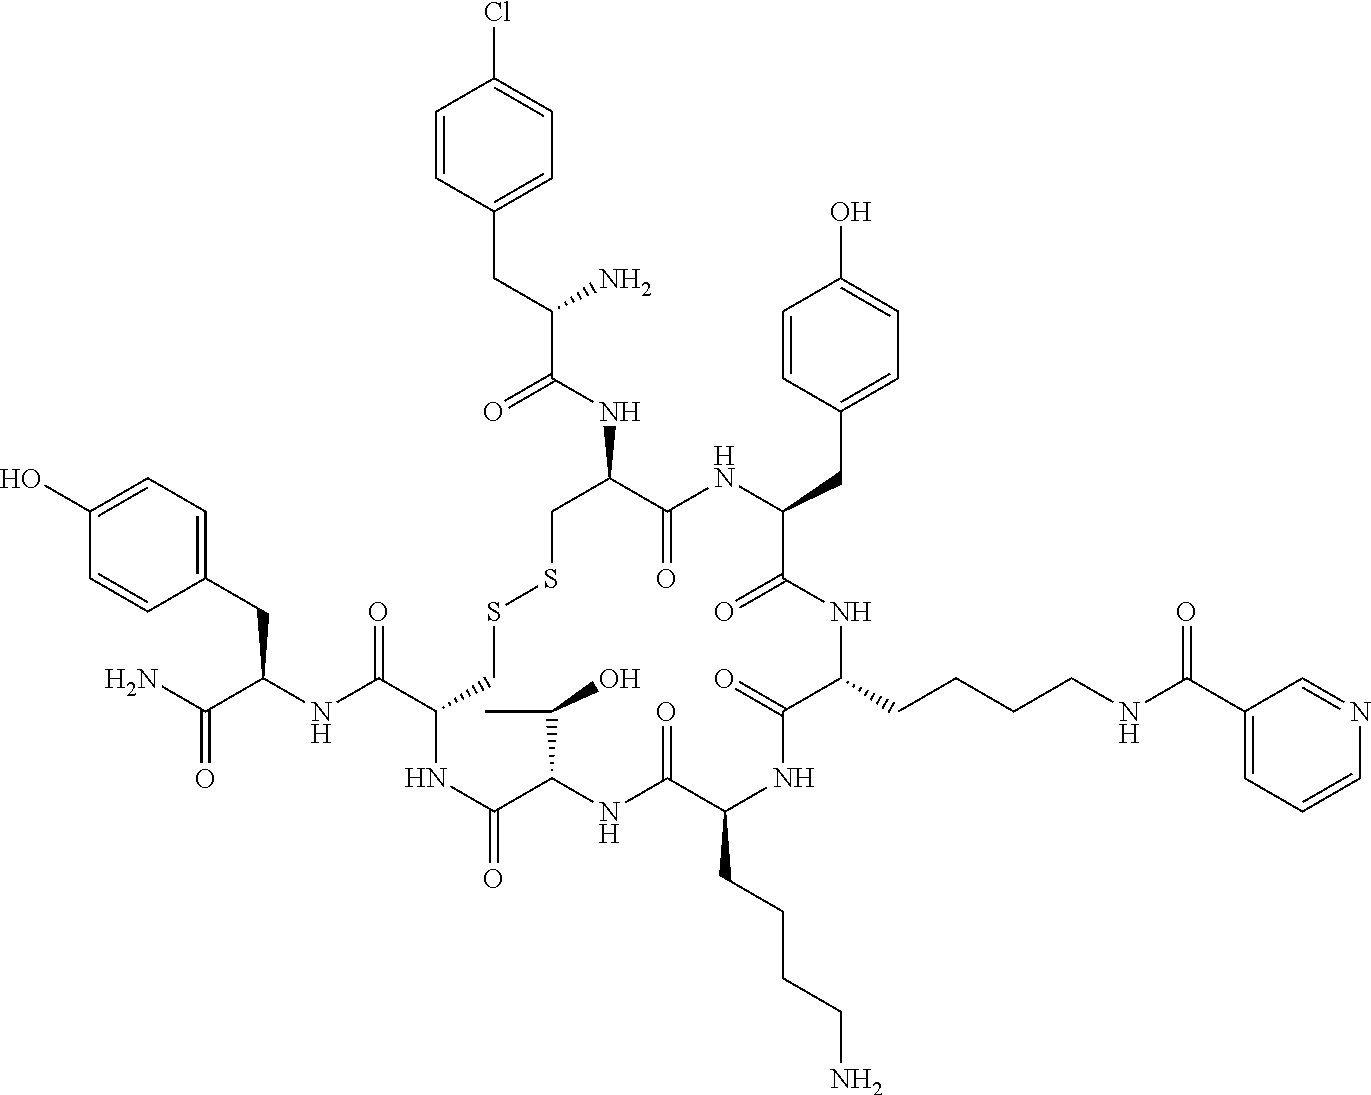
C1=C(O)C=CC(CC(NC(C2CSSCC(NC(C(CC3=CC=C(Cl)C=C3)N)=O)C(=O)NC(CC3=CC=C(O)C=C3)C(=O)NC(CCCCNC(C3=CC=CN=C3)=O)C(=O)NC(CCCCN)C(=O)NC(C(C)O)C(=O)N2)=O)C(N)=O)=C1
